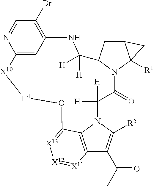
C12=C3N(C([R5])=C1C(C)=O)C([H])([H])C(=O)N1C(CC4C1([R1])C4)C([H])([H])NC1=C(Br)C=NC(=C1)[X10][L4]OC3=[X13][X12]=[X11]2
